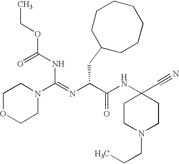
C(NC(=O)OCC)(=NC(C(NC1(C#N)CCN(CCC)CC1)=O)CC1CCCCCCC1)N1CCOCC1
